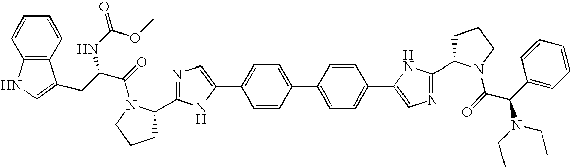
C1CCN(C(=O)C(N(CC)CC)C2=CC=CC=C2)C1C1=NC=C(C2=CC=C(C3=CC=C(C4=CN=C(C5CCCN5C(=O)C(CC5=CNC6=C5C=CC=C6)NC(=O)OC)N4)C=C3)C=C2)N1
